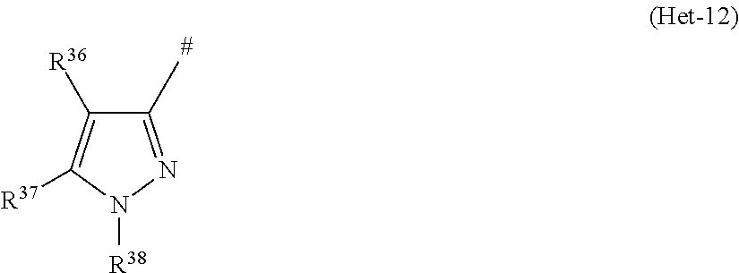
C1(C)=NN([R38])C([R37])=C1[R36]
